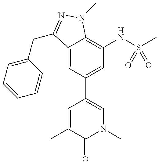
C12=CC(C3=CN(C)C(=O)C(C)=C3)=CC(NS(C)(=O)=O)=C1N(C)N=C2CC1=CC=CC=C1
